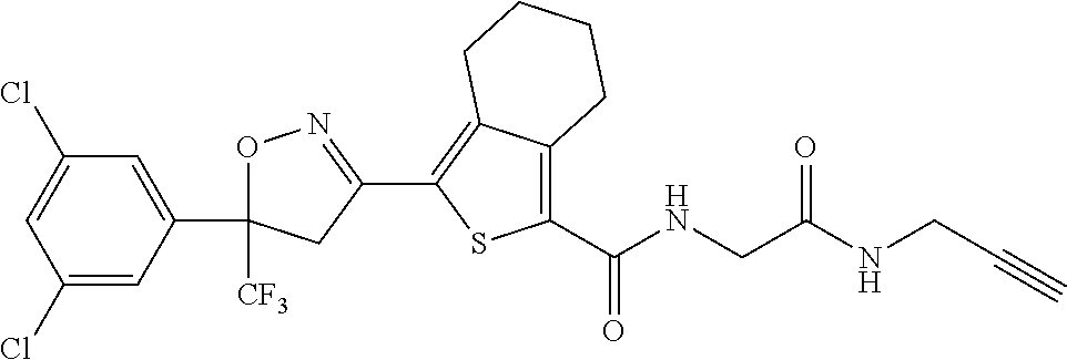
O1C(C2=CC(Cl)=CC(Cl)=C2)([CF3])CC(C2=C3C(=C(C(NCC(=O)NCC#C)=O)S2)CCCC3)=N1
